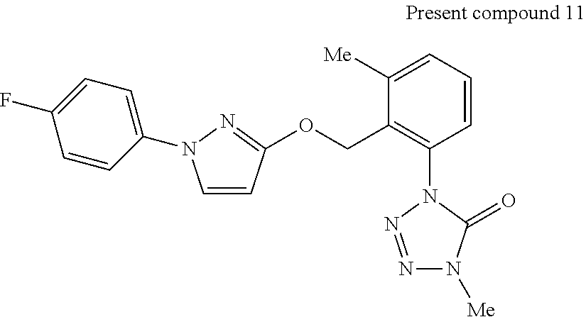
C1=CC(OCC2=C(N3N=NN([Me])C3=O)C=CC=C2[Me])=NN1C1=CC=C(F)C=C1
